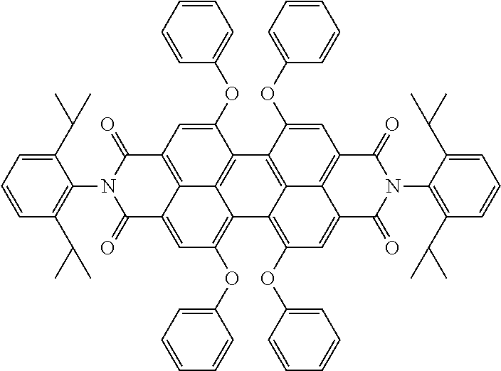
C1=C(OC2=CC=CC=C2)C2=C3C4=C1C(=O)N(C1=C(C(C)C)C=CC=C1C(C)C)C(=O)C4=CC(OC1=CC=CC=C1)=C3C1=C(OC3=CC=CC=C3)C=C3C4=C(C=C(OC5=CC=CC=C5)C2=C14)C(=O)N(C1=C(C(C)C)C=CC=C1C(C)C)C3=O
